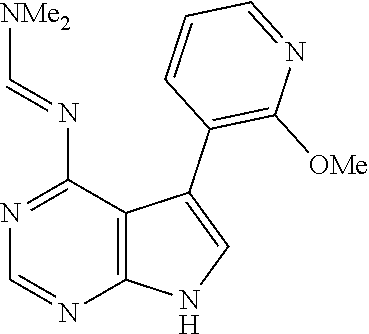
N1=C(N=C[NMe2])C2=C(N=C1)NC=C2C1=C([OMe])N=CC=C1
